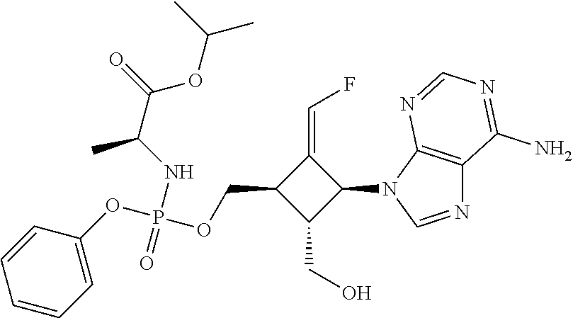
N1=CN(C2C(=CF)C(COP(OC3=CC=CC=C3)(NC(C(=O)OC(C)C)C)=O)C2CO)C2=C1C(N)=NC=N2
